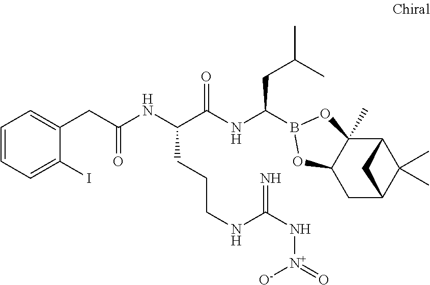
C12C3(C)C(CC(C1(C)C)C2)OB(C(NC(C(NC(CC1=CC=CC=C1I)=O)CCCNC(N[N+]([O-])=O)=N)=O)CC(C)C)O3
